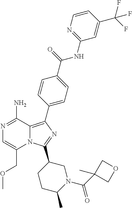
N12C(=C(C3=CC=C(C(=O)NC4=NC=CC(C(F)(F)F)=C4)C=C3)N=C1C1CCC(C)N(C(C3(C)COC3)=O)C1)C(N)=NC=C2COC
